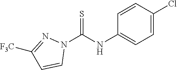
N1(C(NC2=CC=C(Cl)C=C2)=S)N=C([F3C])C=C1
